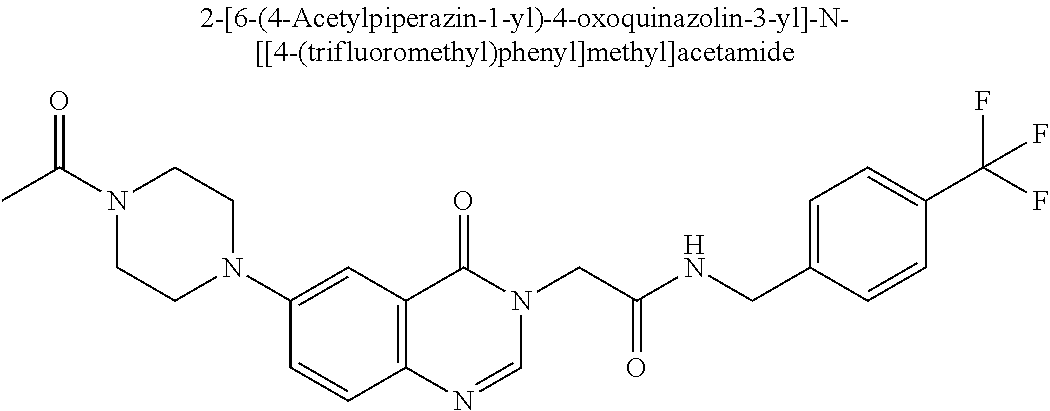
N1(C(C)=O)CCN(C2=CC3=C(C=C2)N=CN(CC(NCC2=CC=C(C(F)(F)F)C=C2)=O)C3=O)CC1
